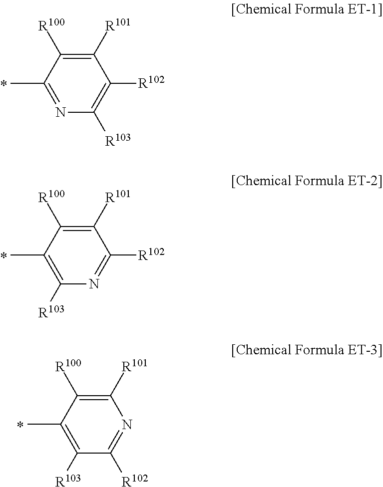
C1([R101])=C([R100])C(C)=NC([R103])=C1[R102].C1([R101])=C([R100])C(C)=C([R103])N=C1[R102].C1([R101])=C([R100])C(C)=C([R103])C([R102])=N1
